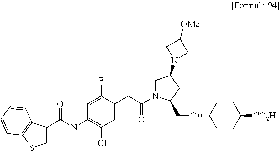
C1=C(F)C(CC(N2CC(N3CC([OMe])C3)CC2COC2CCC([CO2H])CC2)=O)=CC(Cl)=C1NC(C1=CSC2=C1C=CC=C2)=O
